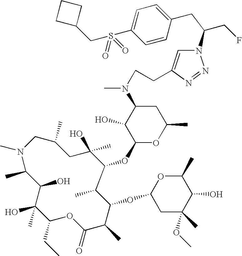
N1(C)CC(C)CC(O)(C)C(OC2OC(C)CC(N(C)CCC3=CN(C(CF)CC4=CC=C(S(=O)(=O)CC5CCC5)C=C4)N=N3)C2O)C(C)C(OC2CC(C)(OC)C(O)C(C)O2)C(C)C(=O)OC(CC)C(O)(C)C(O)C1C
